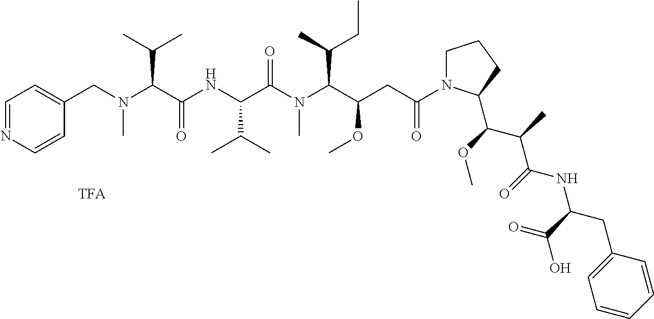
C1=NC=CC(CN(C(C(NC(C(N(C(C(CC(N2CCCC2C(C(C(NC(CC2=CC=CC=C2)C(=O)O)=O)C)OC)=O)OC)C(C)CC)C)=O)C(C)C)=O)C(C)C)C)=C1
